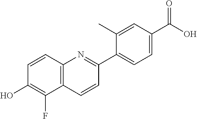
C12=C(C=CC(O)=C1F)N=C(C1=CC=C(C(O)=O)C=C1C)C=C2
